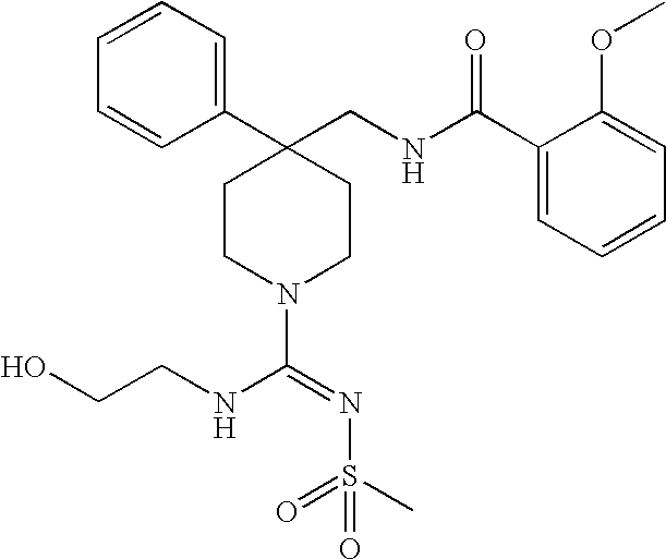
C1(C2(CNC(C3=CC=CC=C3OC)=O)CCN(C(=NS(C)(=O)=O)NCCO)CC2)=CC=CC=C1
